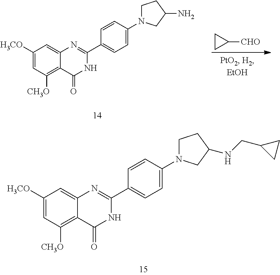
C1([CHO])CC1.C1([H3CO])=CC([CH3O])=C2C(=C1)N=C(C1=CC=C(N3CCC(N)C3)C=C1)NC2=O.C1([H3CO])=CC([CH3O])=C2C(=C1)N=C(C1=CC=C(N3CCC(NCC4CC4)C3)C=C1)NC2=O
